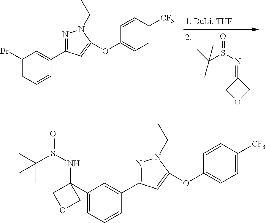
C1(=NS(=O)C(C)(C)C)COC1.C1(Br)=CC=CC(C2=NN(CC)C(OC3=CC=C([CF3])C=C3)=C2)=C1.C1(C2(NS(=O)C(C)(C)C)COC2)=CC=CC(C2=NN(CC)C(OC3=CC=C([CF3])C=C3)=C2)=C1
